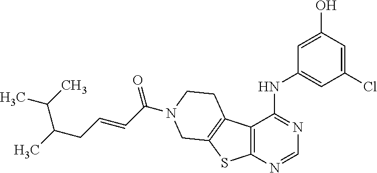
C1=C(O)C=C(Cl)C=C1NC1=NC=NC2=C1C1=C(S2)CN(C(C=CCC(C)C(C)C)=O)CC1
